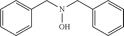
C1=CC=CC(CN(O)CC2=CC=CC=C2)=C1
